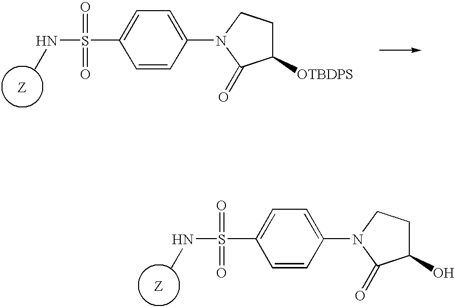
C1=CC(N2C(=O)C(O)CC2)=CC=C1S(=O)(=O)NC.C1=CC(N2C(=O)C([OTBDPS])CC2)=CC=C1S(=O)(=O)NC
